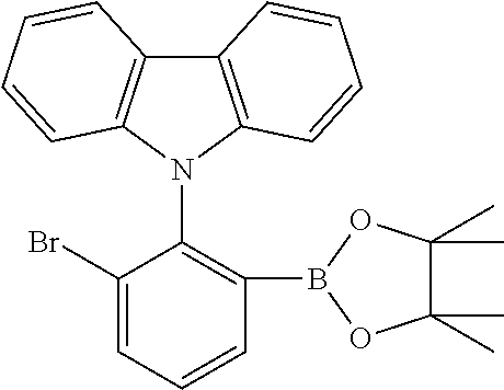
C1(Br)=CC=CC(B2OC(C)(C)C(C)(C)O2)=C1N1C2=C(C3=C1C=CC=C3)C=CC=C2
